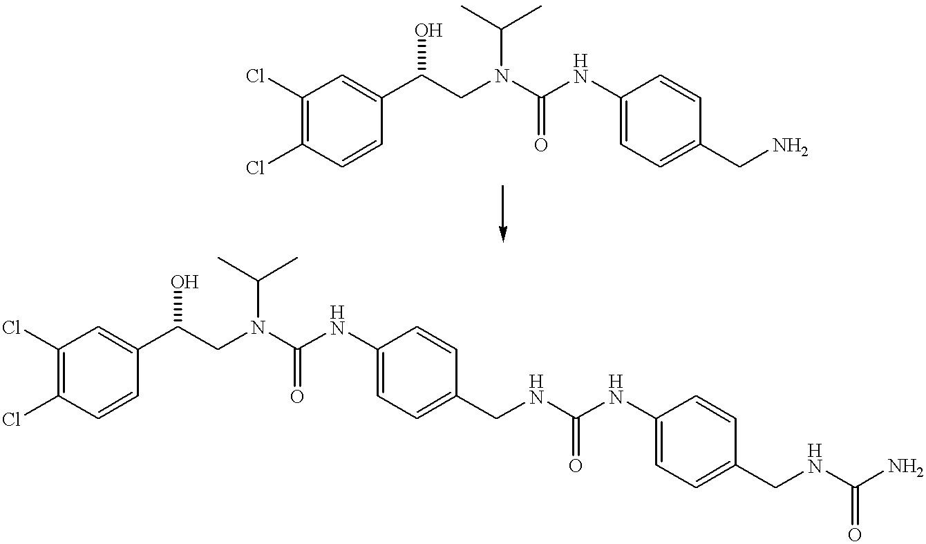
C1=CC(C(CN(C(NC2=CC=C(CN)C=C2)=O)C(C)C)O)=CC(Cl)=C1Cl.C1=CC(C(CN(C(NC2=CC=C(CNC(=O)NC3=CC=C(CNC(N)=O)C=C3)C=C2)=O)C(C)C)O)=CC(Cl)=C1Cl
